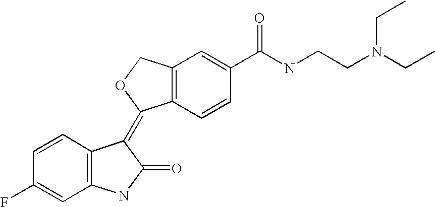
C1=CC(F)=CC2=C1C(=C1C3=C(C=C(C(NCCN(CC)CC)=O)C=C3)CO1)C(=O)N2
